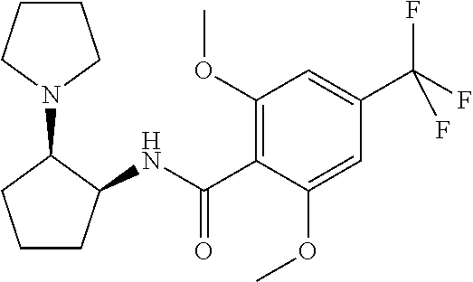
C1CC(NC(C2=C(OC)C=C(C(F)(F)F)C=C2OC)=O)C(N2CCCC2)C1
